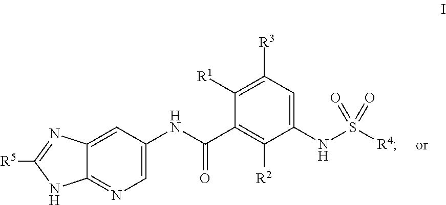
C1([R5])=NC2=CC(NC(C3=C([R2])C(NS([R4])(=O)=O)=CC([R3])=C3[R1])=O)=CN=C2N1
